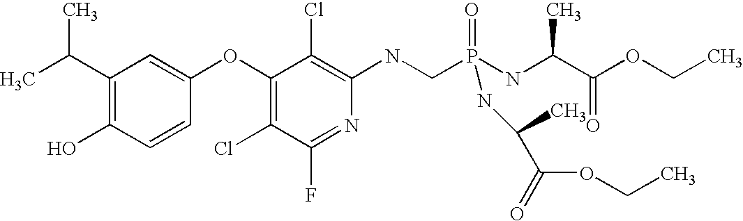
CC(C1=C(O)C=CC(OC2=C(Cl)C(F)=NC(NCP(NC(C(OCC)=O)C)(=O)NC(C(=O)OCC)C)=C2Cl)=C1)C
